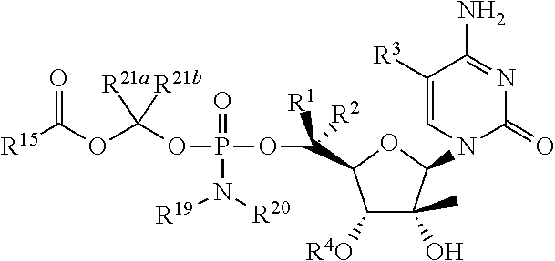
C1([R4O])C(O)(C)C(N2C(=O)N=C(N)C([R3])=C2)OC1C([R1])([R2])OP(=O)(N([R19])[R20])OC(OC([R15])=O)([R21a])[R21b]
